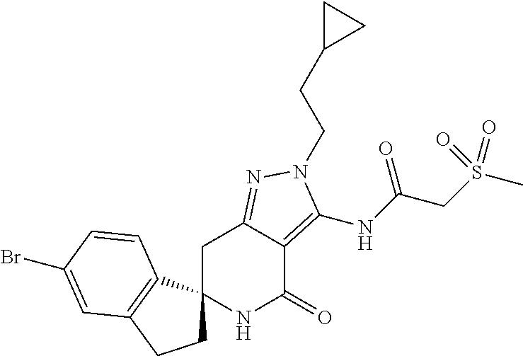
C1C2(C3=C(C1)C=C(Br)C=C3)NC(=O)C1=C(NC(CS(C)(=O)=O)=O)N(CCC3CC3)N=C1C2
